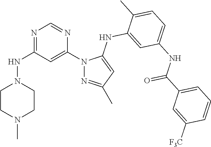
N1=C(NN2CCN(C)CC2)C=C(N2N=C(C)C=C2NC2=CC(NC(C3=CC=CC([F3C])=C3)=O)=CC=C2C)N=C1
